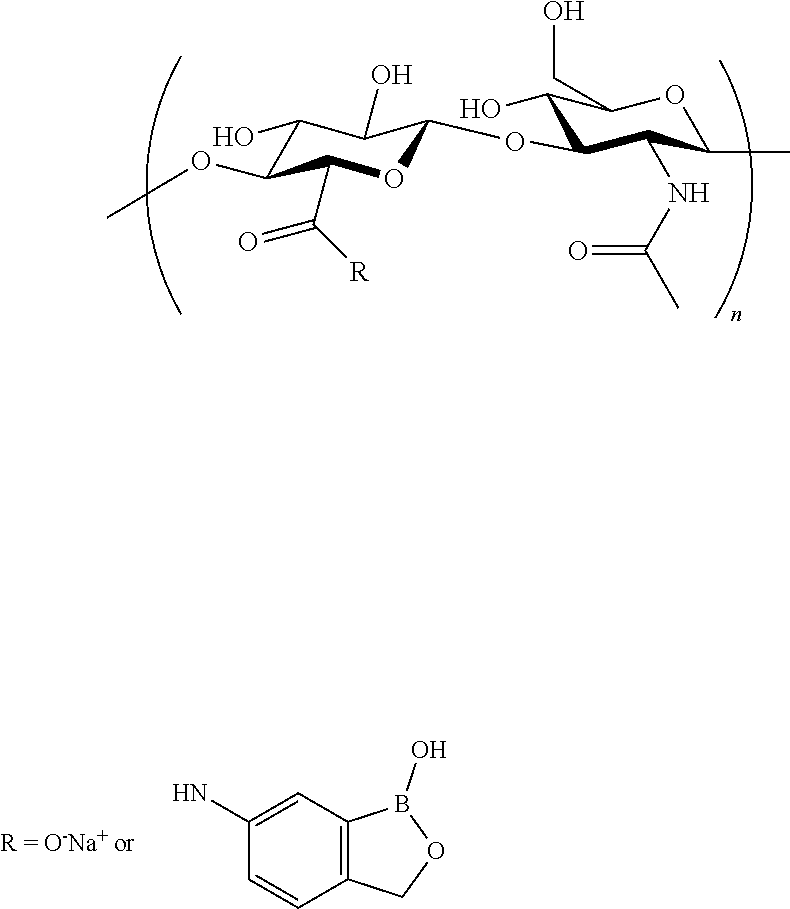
C1(O)C(OC)C(C([R])=O)OC(OC2C(O)C(CO)OC(C)C2NC(C)=O)C1O.C1(N)=CC2=C(C=C1)COB2O
